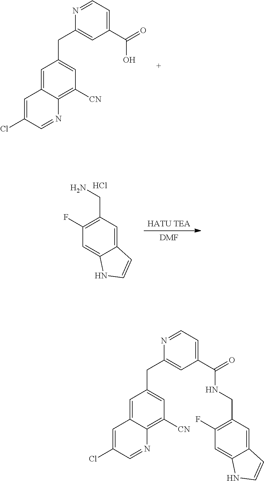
C1=C2C(=C([CN])C=C1CC1=CC(C(=O)NCC3=C(F)C=C4C(=C3)C=CN4)=CC=N1)N=CC(Cl)=C2.C1=C2C(=C([CN])C=C1CC1=CC(C(=O)O)=CC=N1)N=CC(Cl)=C2.[DMF].[HATU TEA].C1=C2C(=CC(CN)=C1F)C=CN2.Cl
